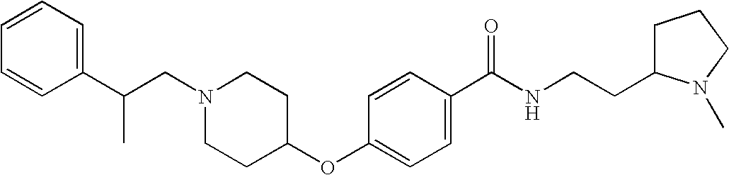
N1(CC(C2=CC=CC=C2)C)CCC(OC2=CC=C(C(NCCC3CCCN3C)=O)C=C2)CC1
